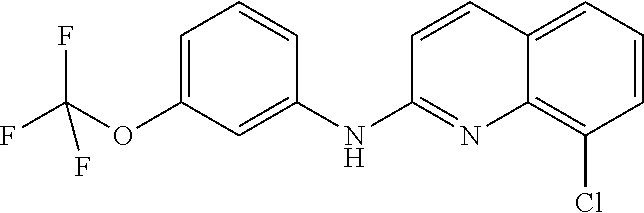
C1=C(OC(F)(F)F)C=C(NC2=NC3=C(Cl)C=CC=C3C=C2)C=C1
